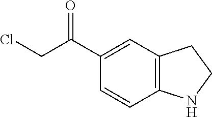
C1(C(CCl)=O)=CC2=C(C=C1)NCC2
